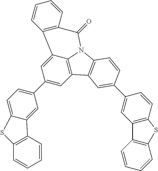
C1(C2=CC=C3C(=C2)C2=C(C=CC=C2)S3)=CC2=C3C(=C1)C1=C(C(=O)N3C3=C2C=C(C2=CC4=C(C=C2)SC2=C4C=CC=C2)C=C3)C=CC=C1
